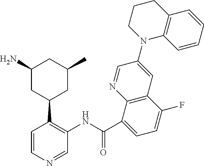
C1(N)CC(C2=C(NC(C3=CC=C(F)C4=C3N=CC(N3C5=C(CCC3)C=CC=C5)=C4)=O)C=NC=C2)CC(C)C1
